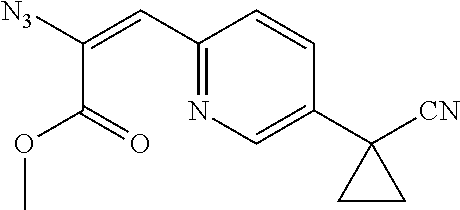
N1=C(C=C([N3])C(=O)OC)C=CC(C2([CN])CC2)=C1
